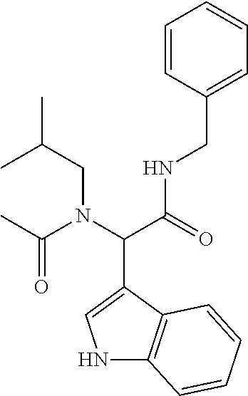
N1C2=C(C(C(N(C(C)=O)CC(C)C)C(=O)NCC3=CC=CC=C3)=C1)C=CC=C2
